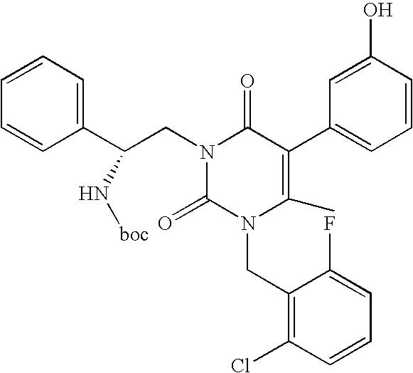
C1=CC(C(CN2C(=O)N(CC3=C(Cl)C=CC=C3F)C(C)=C(C3=CC=CC(O)=C3)C2=O)N[boc])=CC=C1
